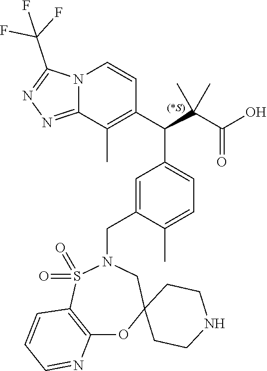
N12C(=NN=C1C(F)(F)F)C(C)=C(C(C1=CC=C(C)C(CN3S(=O)(=O)C4=C(OC5(C3)CCNCC5)N=CC=C4)=C1)C(C)(C(=O)O)C)C=C2
